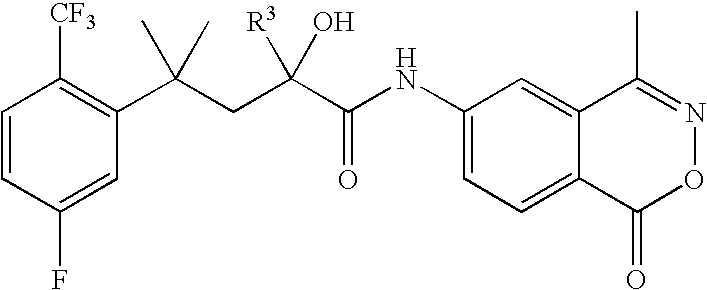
C1=CC(F)=CC(C(CC(C(NC2=CC=C3C(=C2)C(C)=NOC3=O)=O)([R3])O)(C)C)=C1[CF3]
